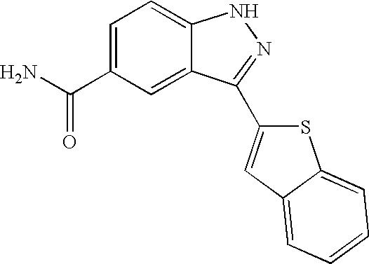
C1(C(N)=O)=CC=C2C(=C1)C(C1=CC3=CC=CC=C3S1)=NN2
